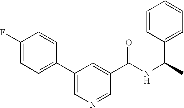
C1=C(F)C=CC(C2=CN=CC(C(NC(C)C3=CC=CC=C3)=O)=C2)=C1
